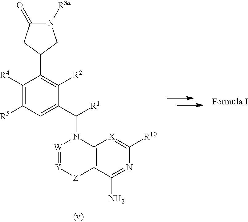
C1([R4])=C([R5])C=C(C([R1])N2[W]=[Y][Z]C3=C2[X]=C([R10])N=C3N)C([R2])=C1C1CN([R3a])C(=O)C1
